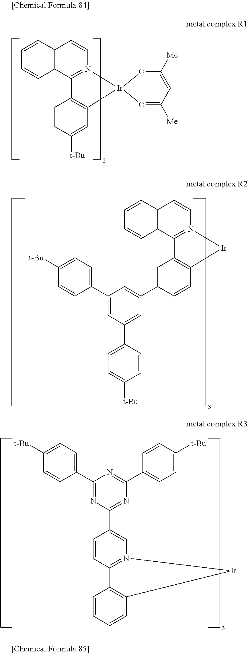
C12=C(C3=N(C=C1)[Ir]1(C4=C3C=CC([t-Bu])=C4)O=C([Me])C=C([Me])O1)C=CC=C2.C1(C2=CC=C([t-Bu])C=C2)=CC(C2=CC=C([t-Bu])C=C2)=CC(C2=CC3=C(C=C2)[Ir]N2=C3C3=C(C=C2)C=CC=C3)=C1.C1(C2=CC=C([t-Bu])C=C2)=NC(C2=CN3=C(C=C2)C2=C(C=CC=C2)[Ir]3)=NC(C2=CC=C([t-Bu])C=C2)=N1
